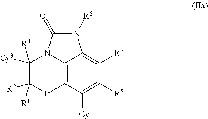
C12=C3C([Cy1])=C([R8])C([R7])=C1N([R6])C(=O)N2C([Cy3])([R4])C([R1])([R2])[L]3
